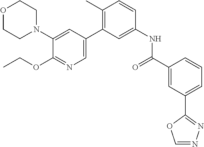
C1(N2CCOCC2)=CC(C2=C(C)C=CC(NC(C3=CC(C4=NN=CO4)=CC=C3)=O)=C2)=CN=C1OCC
